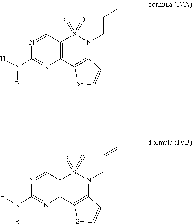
C12=C(C3=C(S(=O)(=O)N1CCC)C=NC(N([H])B)=N3)SC=C2.C12=C(C3=C(S(=O)(=O)N1CC=C)C=NC(N([H])B)=N3)SC=C2
